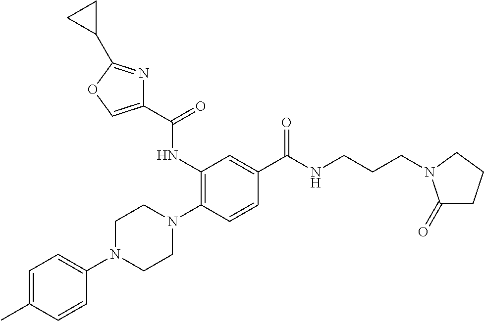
C1=C(C)C=CC(N2CCN(C3=C(NC(=O)C4=COC(C5CC5)=N4)C=C(C(=O)NCCCN4C(=O)CCC4)C=C3)CC2)=C1
